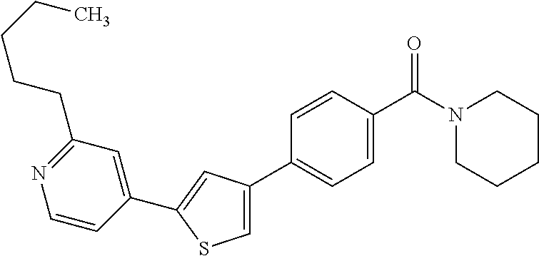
C1(C2=CC(C3=CC=C(C(N4CCCCC4)=O)C=C3)=CS2)=CC(CCCCC)=NC=C1
